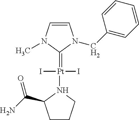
C1=CN(C)C(=[Pt](N2C(C(=O)N)CCC2)(I)I)N1CC1=CC=CC=C1
